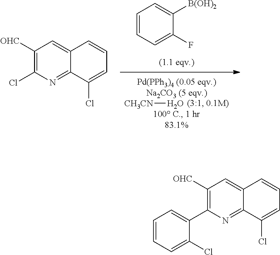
[CH3CN]O.C1=CC=C(F)C([B(OH)2])=C1.C12=NC(Cl)=C([OHC])C=C1C=CC=C2Cl.C12=NC(C3=CC=CC=C3Cl)=C([OHC])C=C1C=CC=C2Cl
